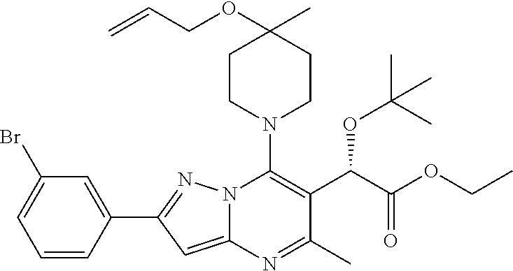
BrC1=CC=CC(C2=NN3C(=C2)N=C(C)C(C(C(=O)OCC)OC(C)(C)C)=C3N2CCC(OCC=C)(C)CC2)=C1
